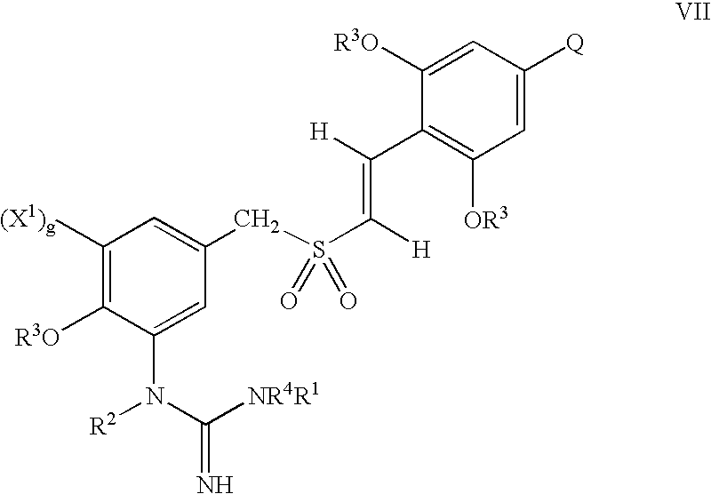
[R3O]C1=C([(X1)g])C=C(CS(C(=C([H])C2=C([OR3])C=C([Q])C=C2[R3O])[H])(=O)=O)C=C1N([R2])C(=N)[NR4R1]
